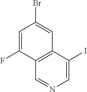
C1=C(F)C2=C(C=C1Br)C(I)=CN=C2
